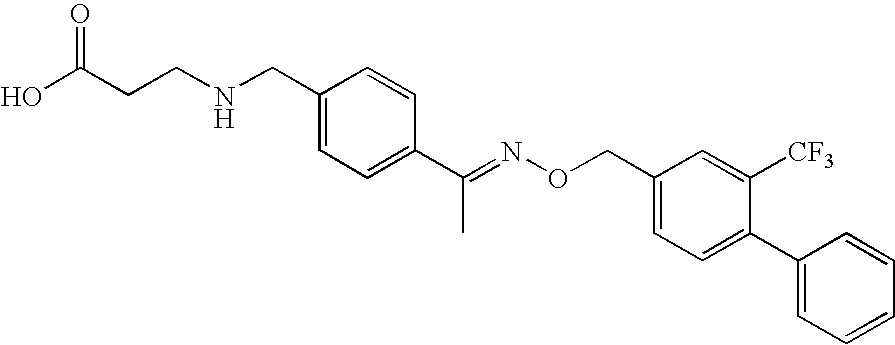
O=C(CCNCC1=CC=C(C(=NOCC2=CC=C(C3=CC=CC=C3)C([CF3])=C2)C)C=C1)O
